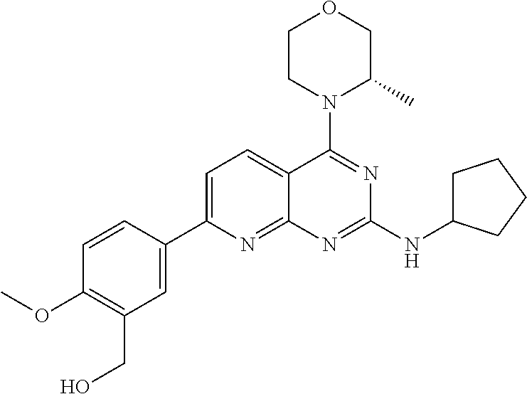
C1=C(C2=CC(CO)=C(OC)C=C2)N=C2C(=C1)C(N1C(C)COCC1)=NC(NC1CCCC1)=N2
